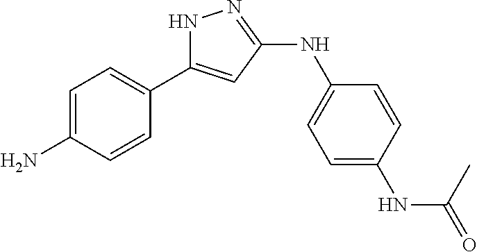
C1=C(N)C=CC(C2=CC(NC3=CC=C(NC(=O)C)C=C3)=NN2)=C1
